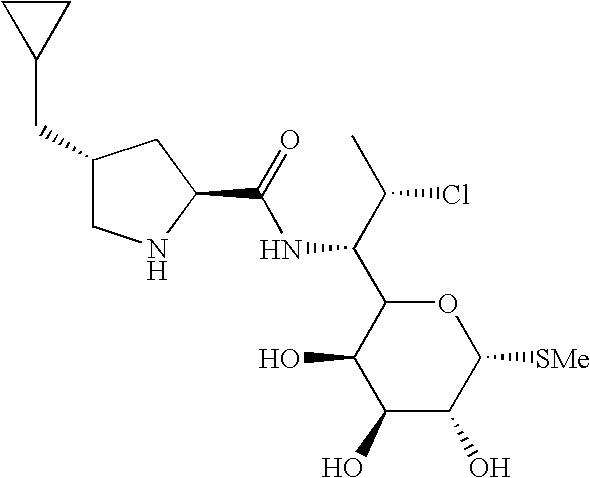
C1(O)C(O)C([SMe])OC(C(C(C)Cl)NC(=O)C2CC(CC3CC3)CN2)C1O
